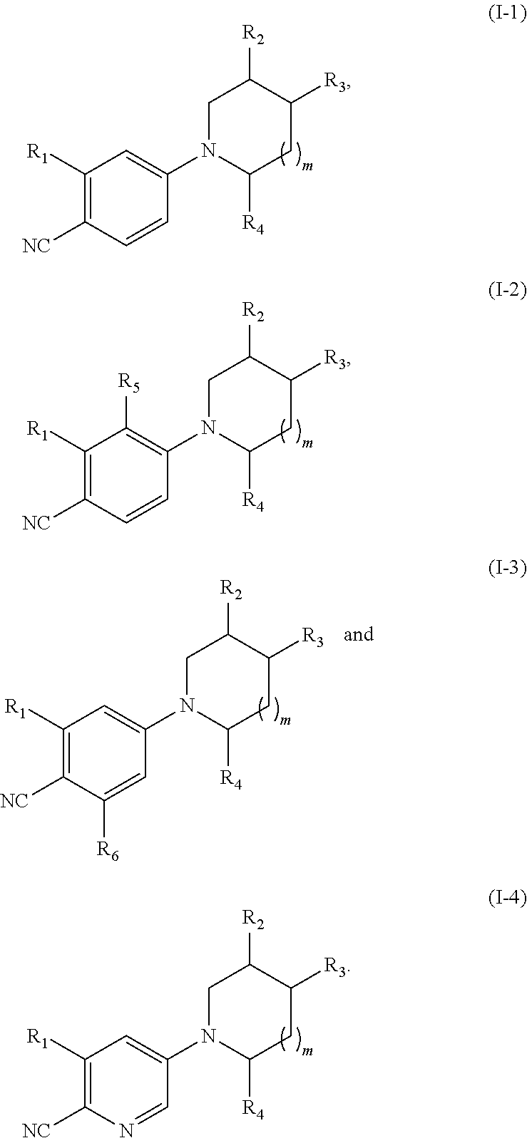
C1([R1])=C([NC])C=CC(N2C([R4])CC([R3])C([R2])C2)=C1.C1([R1])=C([NC])C=CC(N2C([R4])CC([R3])C([R2])C2)=C1[R5].C1([R1])=C([NC])C([R6])=CC(N2C([R4])CC([R3])C([R2])C2)=C1.C1([R1])=C([NC])N=CC(N2C([R4])CC([R3])C([R2])C2)=C1
